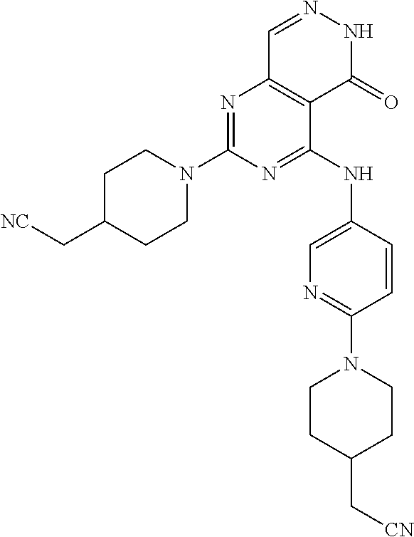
N1=C(N2CCC(C[NC])CC2)N=C(NC2=CN=C(N3CCC(C[CN])CC3)C=C2)C2=C1C=NNC2=O
